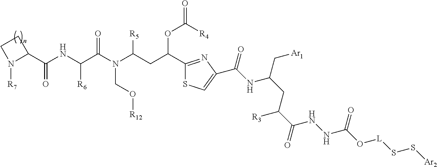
C1CN([R7])C1C(NC(C(N(C(CC(C1=NC(C(NC(CC(C(=O)NNC(O[L]SS[Ar2])=O)[R3])C[Ar1])=O)=CS1)OC([R4])=O)[R5])CO[R12])=O)[R6])=O
